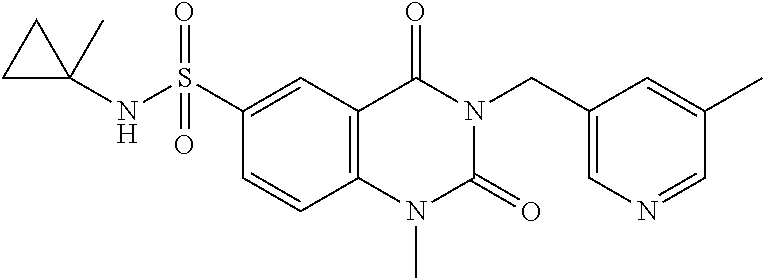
C(N1C(=O)N(C)C2=C(C1=O)C=C(S(=O)(=O)NC1(C)CC1)C=C2)C1=CN=CC(C)=C1
